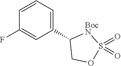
C1=CC=C(C2COS(=O)(=O)[BocN]2)C=C1F
